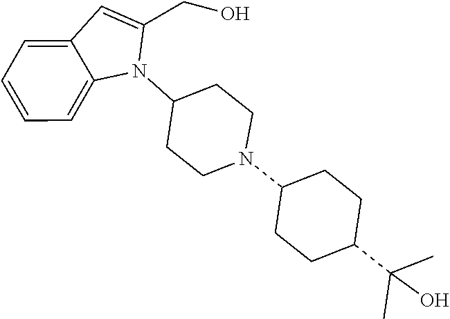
N1(C2CCN(C3CCC(C(C)(C)O)CC3)CC2)C(CO)=CC2=CC=CC=C12
